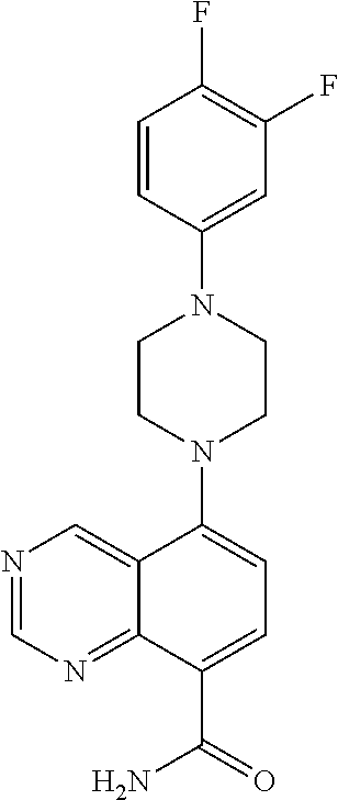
N1=CN=C2C(=C1)C(N1CCN(C3=CC(F)=C(F)C=C3)CC1)=CC=C2C(=O)N
